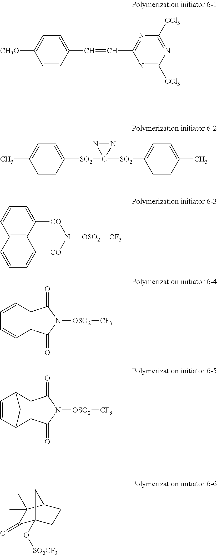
C1=CC(C=CC2=NC([CCl3])=NC([CCl3])=N2)=CC=C1[CH3O].C1=CC([SO2]C2([SO2]C3=CC=C(C)C=C3)N=N2)=CC=C1C.C12=C3C(=CC=C1)[CO]N([OSO2][CF3])[CO]C3=CC=C2.C12=C(C=CC=C1)C(=O)N([OSO2][CF3])C2=O.C12C(C3C=CC1C3)C(=O)N([OSO2][CF3])C2=O.C1(=O)C2(O[SO2CF3])CCC(C1(C)C)C2
